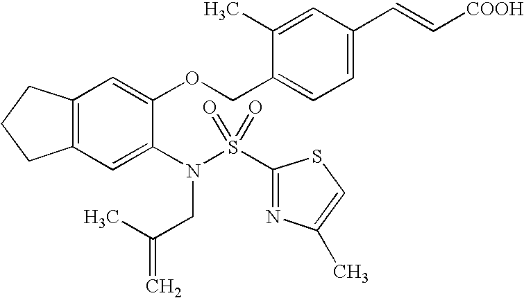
C12=C(C=C(N(S(C3=NC(C)=CS3)(=O)=O)CC(=C)C)C(OCC3=CC=C(C=C[COOH])C=C3C)=C1)CCC2
